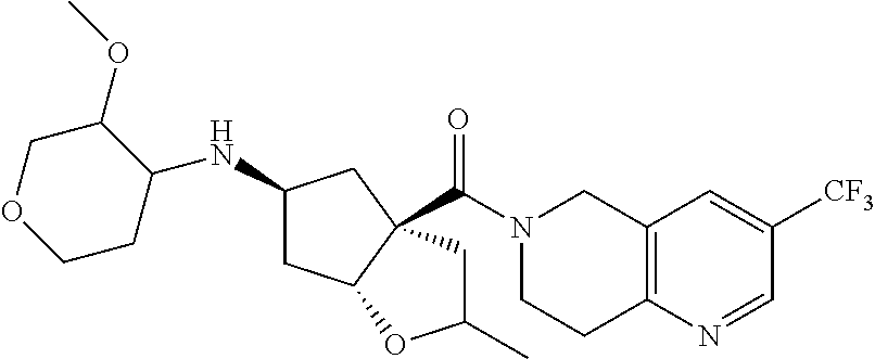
C1OCCC(NC2CC3C(C(N4CCC5=C(C4)C=C([CF3])C=N5)=O)(C2)CC(C)O3)C1OC
